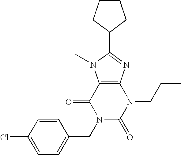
C12=C(N=C(C3CCCC3)N1C)N(CCC)C(=O)N(CC1=CC=C(Cl)C=C1)C2=O
